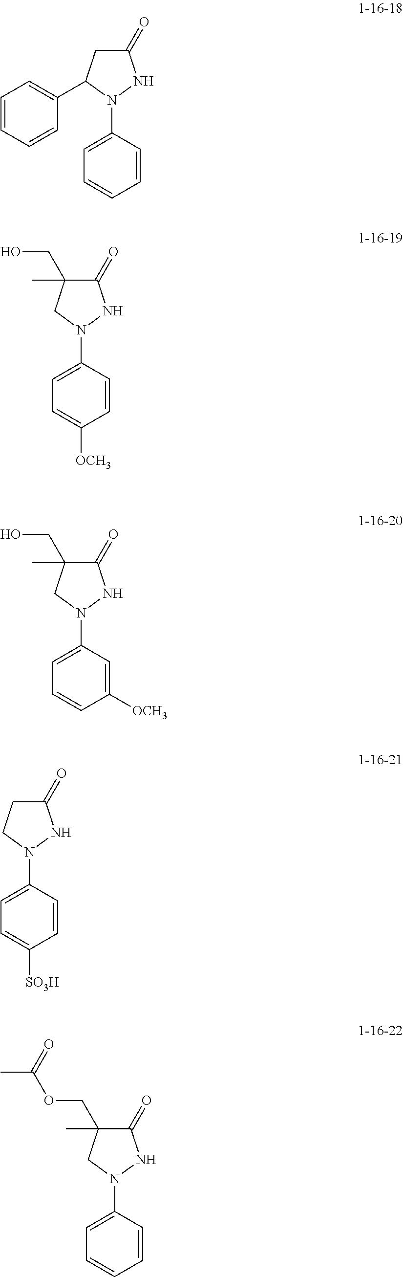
C1(=O)CC(C2=CC=CC=C2)N(C2=CC=CC=C2)N1.C1(=O)C(CO)(C)CN(C2=CC=C([OCH3])C=C2)N1.C1(=O)C(CO)(C)CN(C2=CC=CC([OCH3])=C2)N1.C1(=O)CCN(C2=CC=C([SO3H])C=C2)N1.C1(=O)C(COC(C)=O)(C)CN(C2=CC=CC=C2)N1
